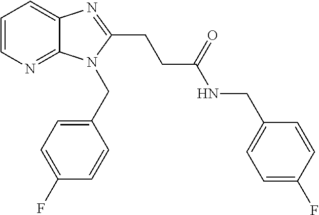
C1=CN=C2C(=C1)N=C(CCC(NCC1=CC=C(F)C=C1)=O)N2CC1=CC=C(F)C=C1
